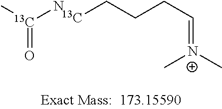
C[13C](N)=O.C(CCC=[N+](C)C)[13C]
